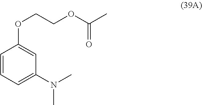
C1=CC=C(N(C)C)C=C1OCCOC(C)=O
